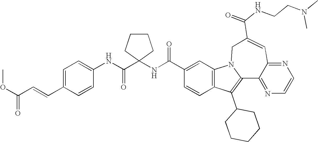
C1(C(NC2(C(NC3=CC=C(C=CC(OC)=O)C=C3)=O)CCCC2)=O)=CC2=C(C=C1)C(C1CCCCC1)=C1N2CC(C(=O)NCCN(C)C)=CC2=NC=CN=C12
